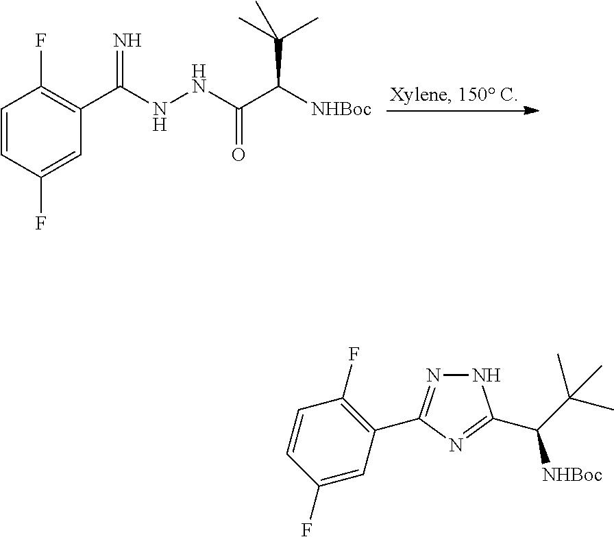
C1=CC(F)=CC(C(NNC(C([NHBoc])C(C)(C)C)=O)=N)=C1F.N1N=C(C2=C(F)C=CC(F)=C2)N=C1C(C(C)(C)C)[NHBoc]
